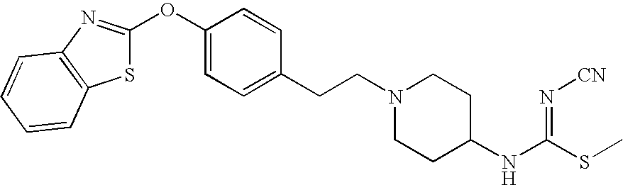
S1C(OC2=CC=C(CCN3CCC(NC(=N[CN])SC)CC3)C=C2)=NC2=C1C=CC=C2
